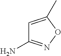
NC1=NOC(C)=C1
